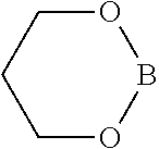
C1OBOCC1
